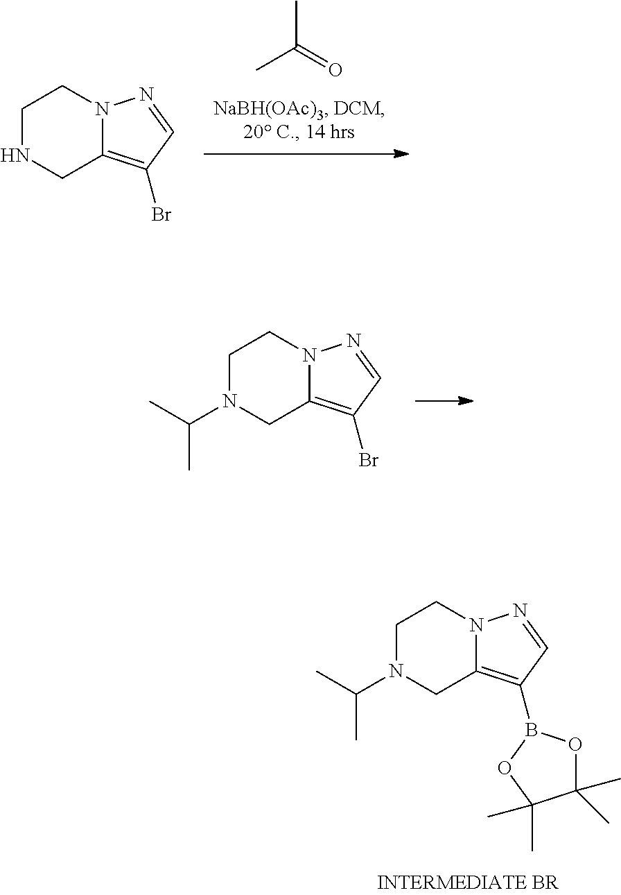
C1N(C(C)C)CC2=C(B3OC(C)(C)C(C)(C)O3)C=NN2C1.C1N(C(C)C)CC2=C(Br)C=NN2C1.C1NCC2=C(Br)C=NN2C1.CC(=O)C
